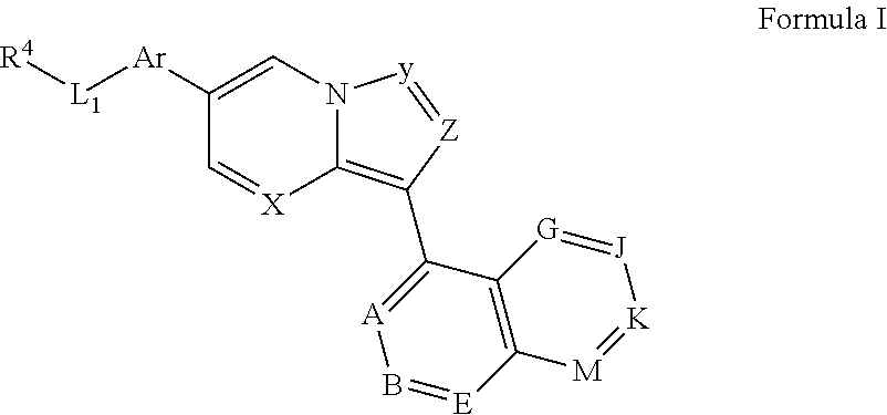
C1([Ar][L1][R4])=CN2C(=C(C3=[A]B=[E]C4=C3[G]=[J][K]=[M]4)[Z]=[y]2)[X]=C1
